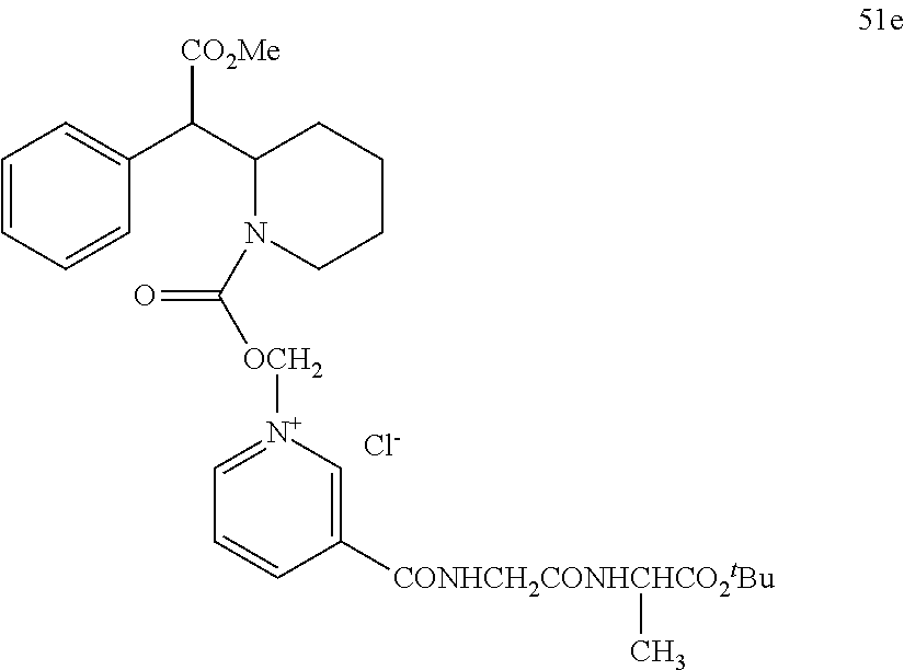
C1=CC=CC(C(C2N(C([OCH2][N+]3=CC=CC([CONHCH2CONHCHCO2tBu]C)=C3)=O)CCCC2)[CO2Me])=C1.[Cl-]
